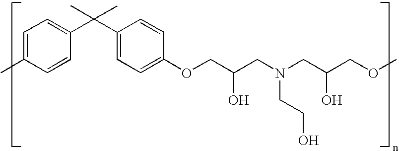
C1=C(C)C=CC(C(C2=CC=C(OCC(CN(CC(COC)O)CCO)O)C=C2)(C)C)=C1
